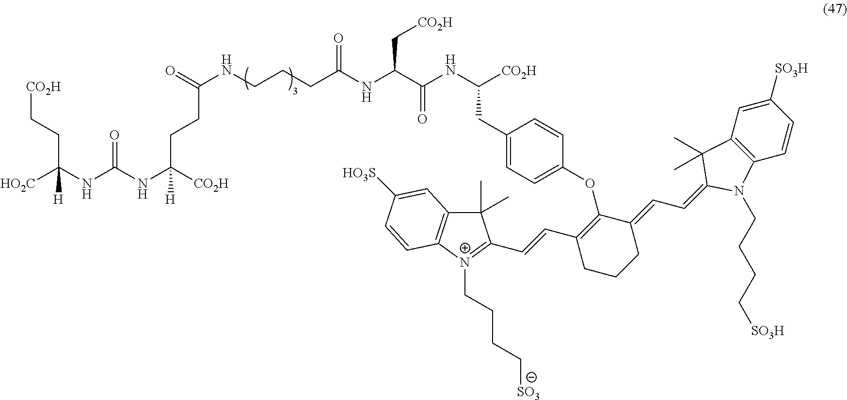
[CO2H]CCC(NC(NC([CO2H])(CCC(NCCCC(NC(C(NC([CO2H])CC1=CC=C(OC2=C(C=CC3=[N+](CCCC[SO3])C4=C(C3(C)C)C=C([HO3S])C=C4)CCCC2=CC=C2C(C)(C)C3=C(C=CC([SO3H])=C3)N2CCCC[SO3H])C=C1)=O)C[CO2H])=O)=O)[H])=O)([HO2C])[H]
